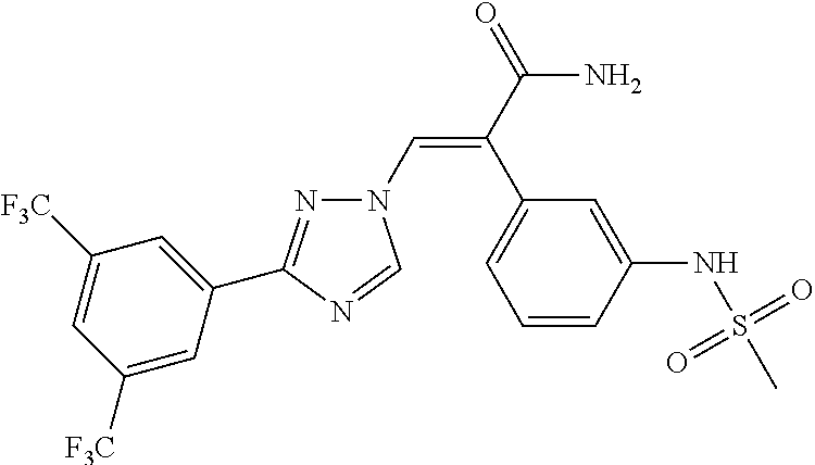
N1(C=C(C(=O)N)C2=CC=CC(NS(C)(=O)=O)=C2)N=C(C2=CC([F3C])=CC([F3C])=C2)N=C1
